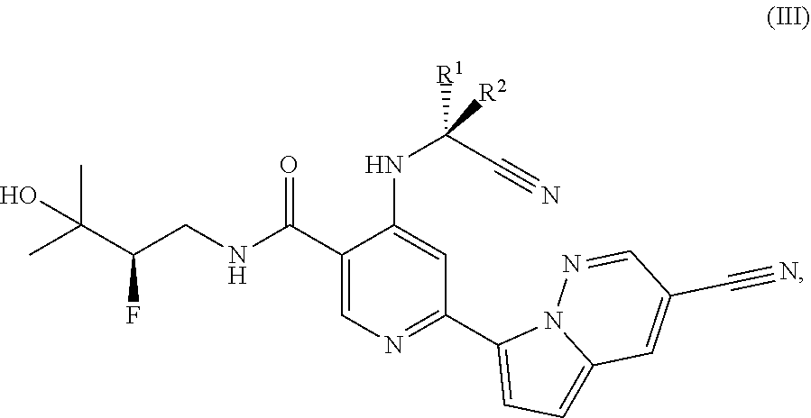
C1(C(NCC(C(C)(C)O)F)=O)=CN=C(C2=CC=C3N2N=CC(C#N)=C3)C=C1NC(C#N)([R1])[R2]
